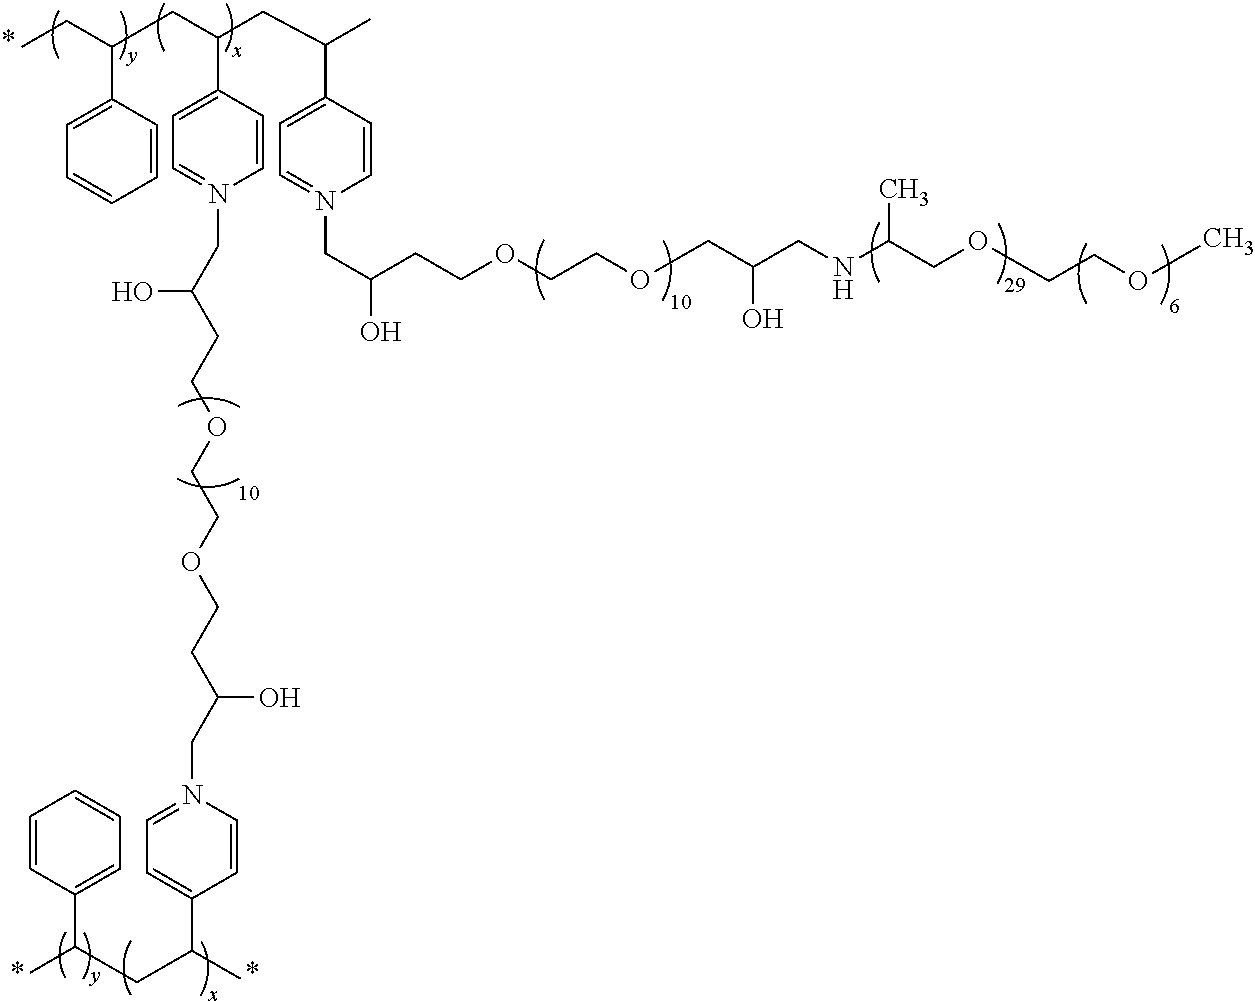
CCC(C1=CC=CC=C1)CC(CC(C)C1=CC=N(CC(CCOCCOCC(O)CNC(COCCOC)C)O)C=C1)C1=CC=N(CC(CCOCCOCCC(CN2=CC=C(C(C)CC(C3=CC=CC=C3)C)C=C2)O)O)C=C1
